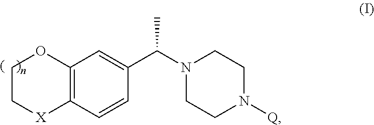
C12=C(C=CC(C(N3CCN([Q])CC3)C)=C1)[X]CCO2
